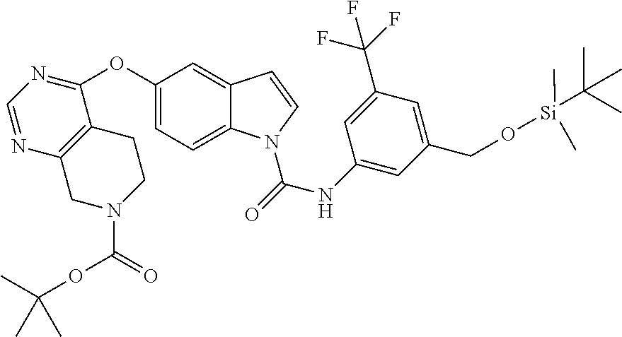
C1=C2C(=CC(OC3=NC=NC4=C3CCN(C(OC(C)(C)C)=O)C4)=C1)C=CN2C(NC1=CC(CO[Si](C)(C(C)(C)C)C)=CC(C(F)(F)F)=C1)=O
